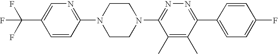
C1=CC(N2CCN(C3=NN=C(C4=CC=C(F)C=C4)C(C)=C3C)CC2)=NC=C1C(F)(F)F
